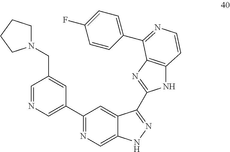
C1=NC=C(C2=NC=C3C(=C2)C(C2=NC4=C(N2)C=CN=C4C2=CC=C(F)C=C2)=NN3)C=C1CN1CCCC1
